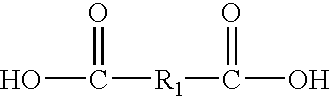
OC([R1]C(O)=O)=O
